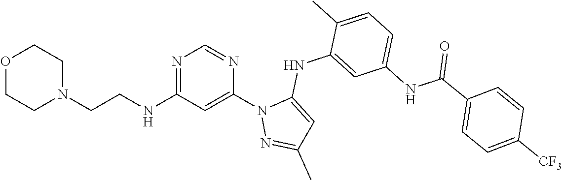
N1=C(NCCN2CCOCC2)C=C(N2N=C(C)C=C2NC2=CC(NC(=O)C3=CC=C([CF3])C=C3)=CC=C2C)N=C1
